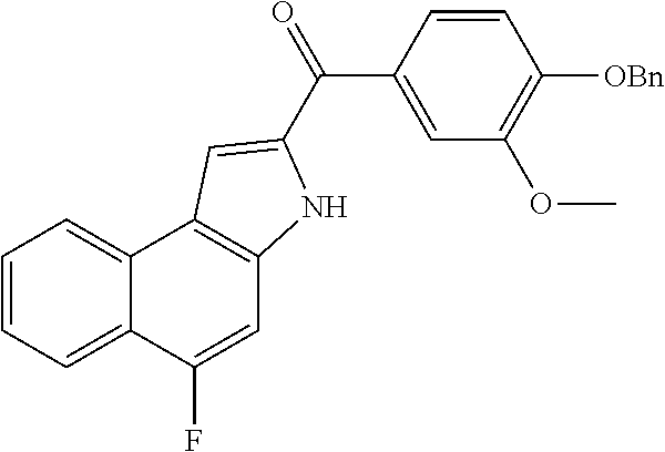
C1=C(F)C2=CC=CC=C2C2=C1NC(C(=O)C1=CC(OC)=C([OBn])C=C1)=C2
